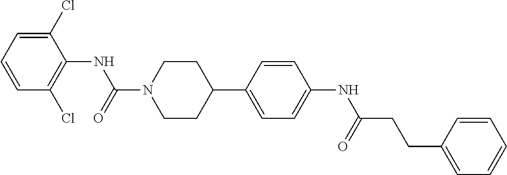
C1(Cl)=CC=CC(Cl)=C1NC(N1CCC(C2=CC=C(NC(CCC3=CC=CC=C3)=O)C=C2)CC1)=O
